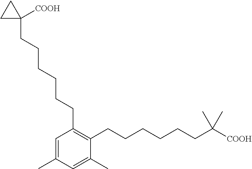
C1(C)=CC(CCCCCCC2([COOH])CC2)=C(CCCCCCC(C)(C)[COOH])C(C)=C1
